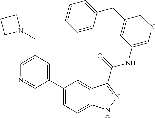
C1(CN2CCC2)=CN=CC(C2=CC=C3C(=C2)C(C(NC2=CN=CC(CC4=CC=CC=C4)=C2)=O)=NN3)=C1
